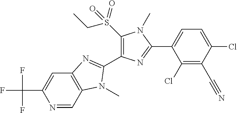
N1=CC2=C(C=C1C(F)(F)F)N=C(C1=C(S(CC)(=O)=O)N(C)C(C3=CC=C(Cl)C(C#N)=C3Cl)=N1)N2C
